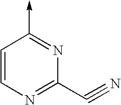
C1=CN=C(C#N)N=C1->C
